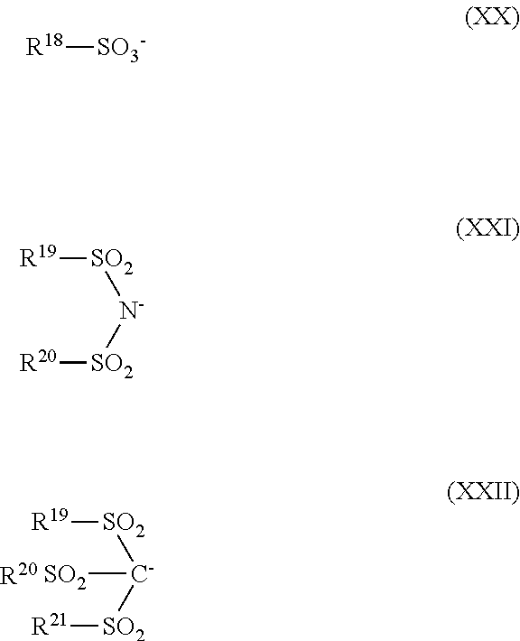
[R19][SO2][C-]([SO2][R21])[SO2].[R20].[R18][SO3-].[R19][SO2][N-][SO2][R20]
